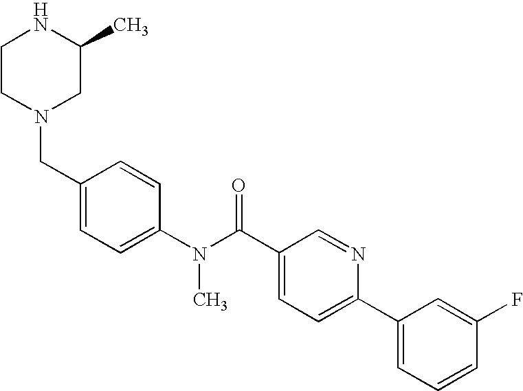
C1(CN2CC(C)NCC2)=CC=C(N(C(C2=CC=C(C3=CC=CC(F)=C3)N=C2)=O)C)C=C1
